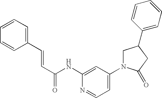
C1N(C2=CC=NC(NC(=O)C=CC3=CC=CC=C3)=C2)C(=O)CC1C1=CC=CC=C1
